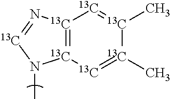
[13C]12=[13C]([13C]=[13C](C)[13C](C)=[13C]1)N(C)[13C]=N2
